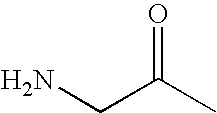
O=C(C)CN
